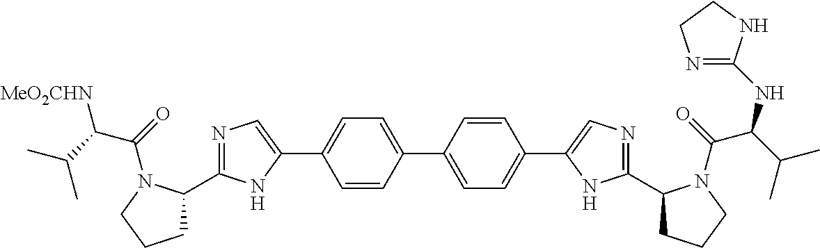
C1=CC(C2=CC=C(C3=CN=C(C4CCCN4C(C(NC4=NCCN4)C(C)C)=O)N3)C=C2)=CC=C1C1=CN=C(C2CCCN2C(C(C(C)C)[MeO2CHN])=O)N1
